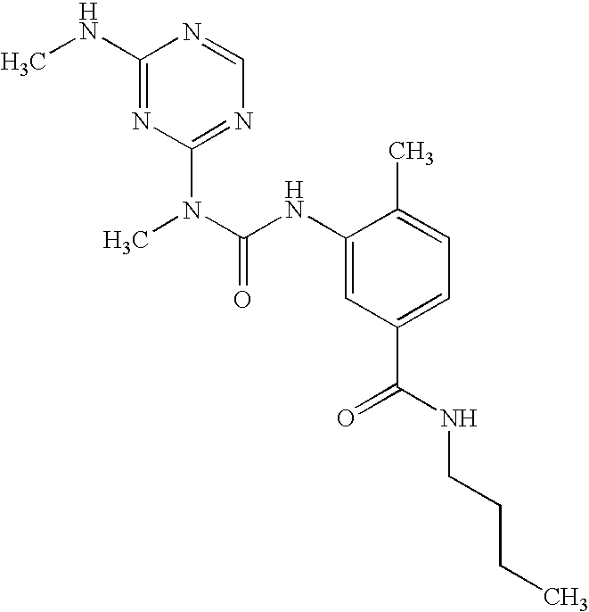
C1(NC)=NC(N(C)C(NC2=CC(C(=O)NCCCC)=CC=C2C)=O)=NC=N1
